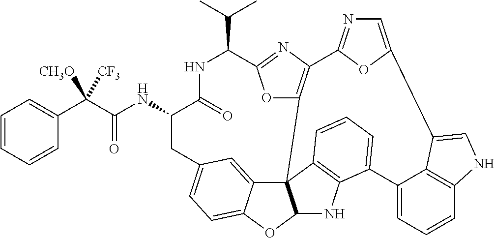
C(=O)(NC1C(=O)NC(C(C)C)C2=NC3=C(O2)C24C5=CC(=CC=C5OC2NC2=C4C=CC=C2C2=CC=CC4=C2C(=CN4)C2=CN=C3O2)C1)C(C1=CC=CC=C1)([CH3O])[CF3]
